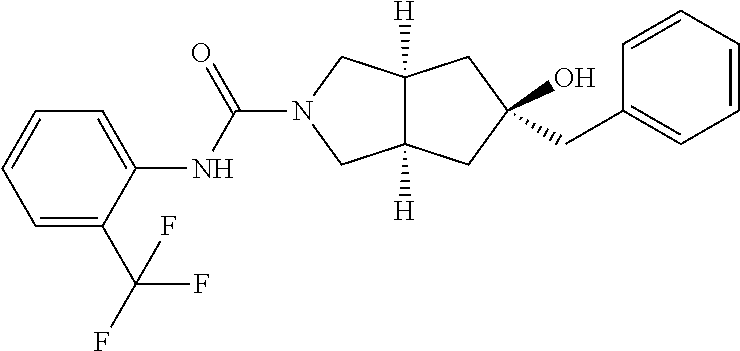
C(N1CC2([H])C([H])(C1)CC(CC1=CC=CC=C1)(O)C2)(=O)NC1=CC=CC=C1C(F)(F)F
